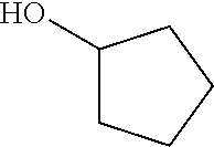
OC1CCCC1
